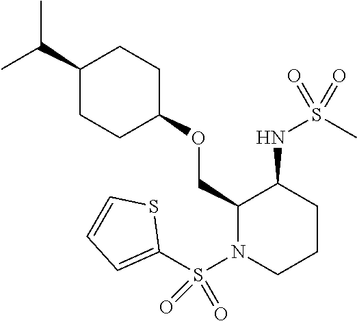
C(C)(C)C1CCC(OCC2N(S(C3=CC=CS3)(=O)=O)CCCC2NS(C)(=O)=O)CC1
